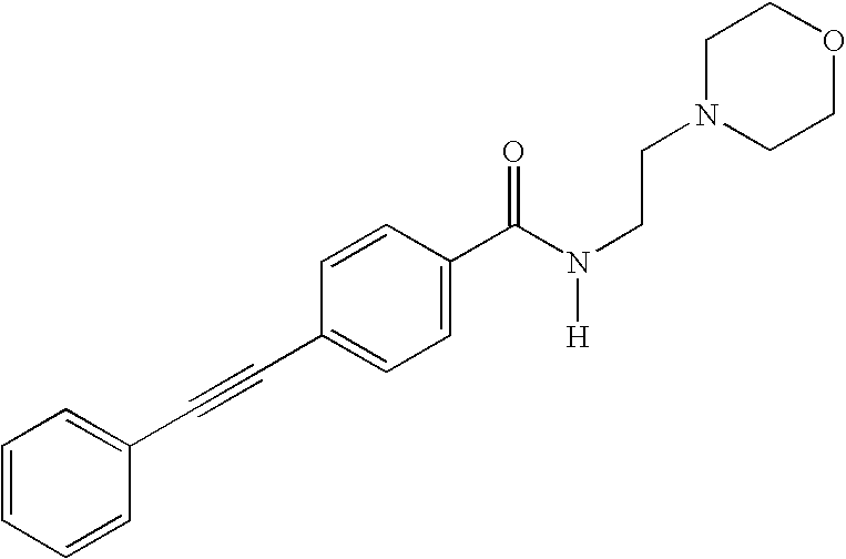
C1=CC=CC(C#CC2=CC=C(C(N([H])CCN3CCOCC3)=O)C=C2)=C1
